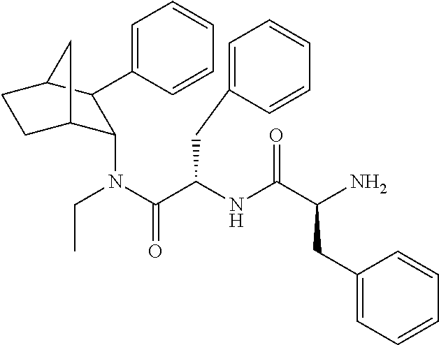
C1(N(C(C(NC(C(N)CC2=CC=CC=C2)=O)CC2=CC=CC=C2)=O)CC)C2CCC(C1C1=CC=CC=C1)C2
